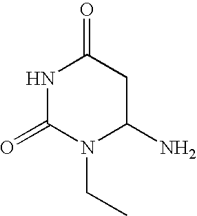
N1C(=O)N(CC)C(N)CC1=O
